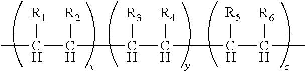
CC(C([R2])C(C([R4])C(C(C)[R6])[R5])[R3])[R1]
